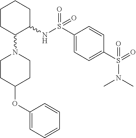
O=S(=O)(NC1C(N2CCC(OC3=CC=CC=C3)CC2)CCCC1)C1=CC=C(S(=O)(=O)N(C)C)C=C1
